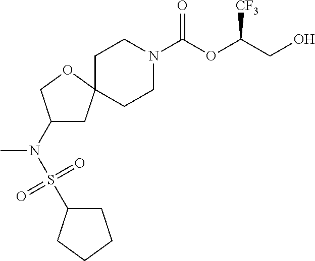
C1CN(C(OC(CO)[CF3])=O)CCC12CC(N(S(C1CCCC1)(=O)=O)C)CO2
